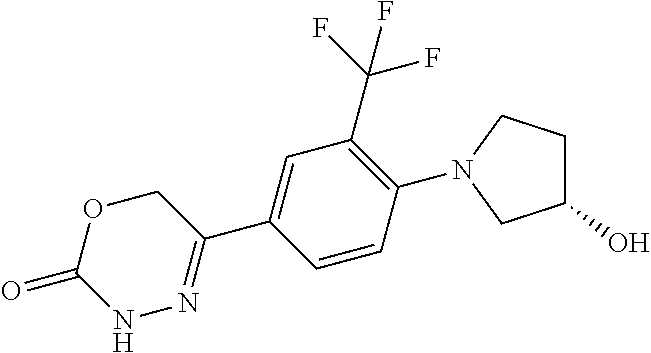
C1OC(=O)NN=C1C1=CC(C(F)(F)F)=C(N2CC(O)CC2)C=C1
